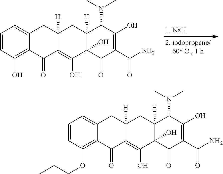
C1=CC(O)=C2C(=C1)CC1([H])C(=C(O)C3(O)C([H])(C1)C(N(C)C)C(O)=C(C(N)=O)C3=O)C2=O.C1=CC(OCCC)=C2C(=C1)CC1([H])C(=C(O)C3(O)C([H])(C1)C(N(C)C)C(O)=C(C(N)=O)C3=O)C2=O
